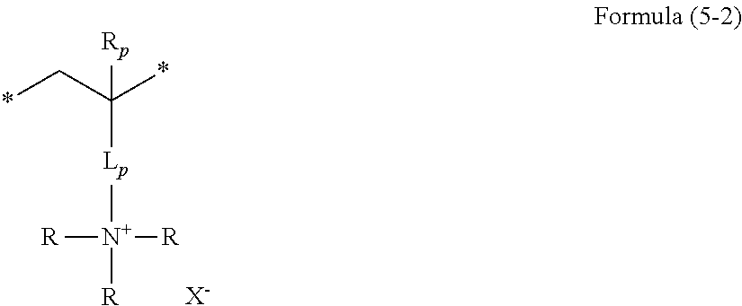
*CC(*)([Rp])[Lp][N+]([R])([R])[R].[X-]
